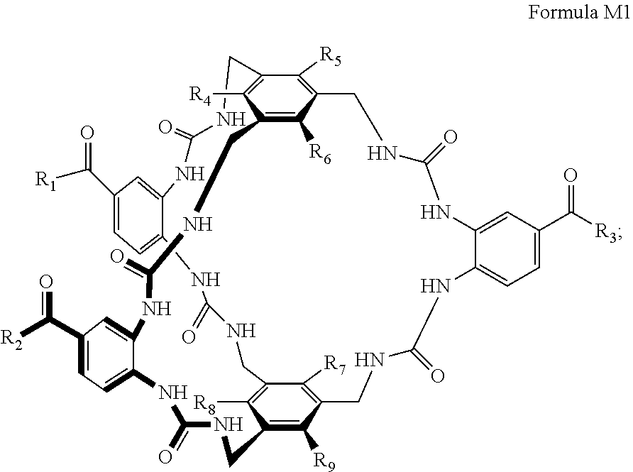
C12=CC=C(C(=O)[R1])C=C1NC(=O)NCC1=C([R4])C3=C([R6])C(=C1[R5])CNC(=O)NC1=CC(C([R3])=O)=CC=C1NC(=O)NCC1=C([R7])C(=C([R8])C(=C1[R9])CNC(=O)NC1=CC=C(C(=O)[R2])C=C1NC(=O)NC3)CNC(=O)N2
